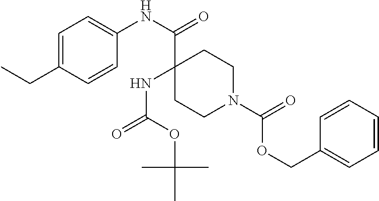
C1(C(=O)NC2=CC=C(CC)C=C2)(NC(=O)OC(C)(C)C)CCN(C(OCC2=CC=CC=C2)=O)CC1
